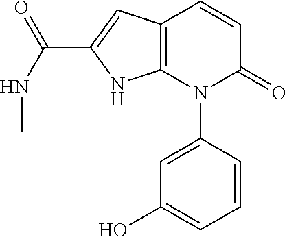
C12=C(N(C3=CC(O)=CC=C3)C(=O)C=C1)NC(C(=O)NC)=C2
